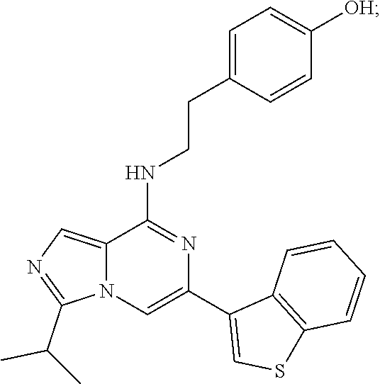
N1=C(C(C)C)N2C=C(C3=CSC4=C3C=CC=C4)N=C(NCCC3=CC=C([OH])C=C3)C2=C1
